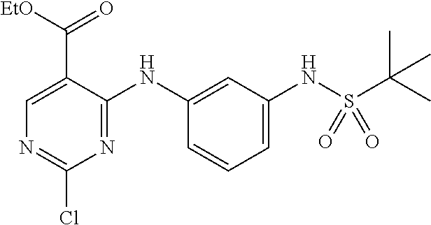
C1(Cl)=NC=C(C([EtO])=O)C(NC2=CC(NS(C(C)(C)C)(=O)=O)=CC=C2)=N1
